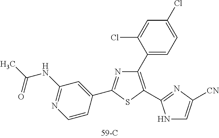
C1(C2=CC=C(Cl)C=C2Cl)=C(C2=NC([CN])=CN2)SC(C2=CC(NC(C)=O)=NC=C2)=N1
